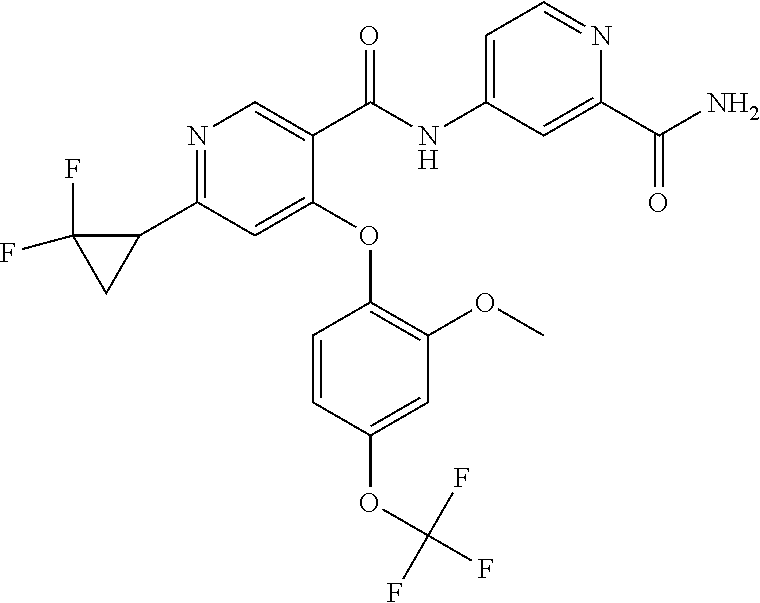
N1=C(C2CC2(F)F)C=C(OC2=C(OC)C=C(OC(F)(F)F)C=C2)C(C(NC2=CC=NC(C(=O)N)=C2)=O)=C1
